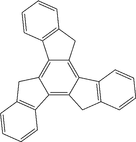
C12=C3C(=C4C(=C1CC1=C2C=CC=C1)C1=C(C4)C=CC=C1)C1=C(C3)C=CC=C1
